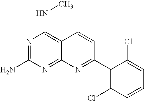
N1=C(N)N=C2C(=C1NC)C=CC(C1=C(Cl)C=CC=C1Cl)=N2
